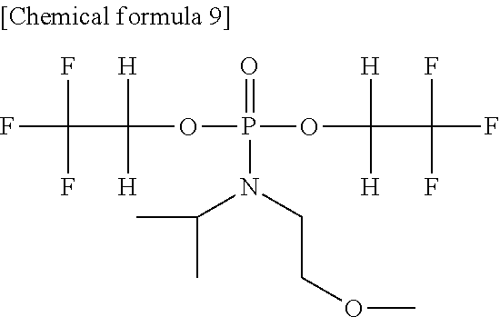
FC(C(OP(OC(C(F)(F)F)([H])[H])(=O)N(C(C)C)CCOC)([H])[H])(F)F
